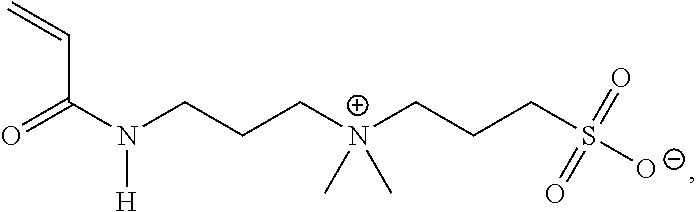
C=CC(=O)N(CCC[N+](CCCS([O-])(=O)=O)(C)C)[H]
